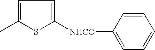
C1=C(C)SC([NHCO]C2=CC=CC=C2)=C1
